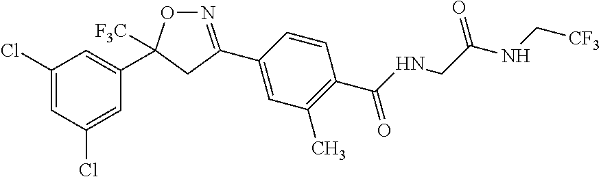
C1(Cl)=CC(Cl)=CC(C2([F3C])ON=C(C3=CC(C)=C(C(=O)NCC(=O)NC[CF3])C=C3)C2)=C1
